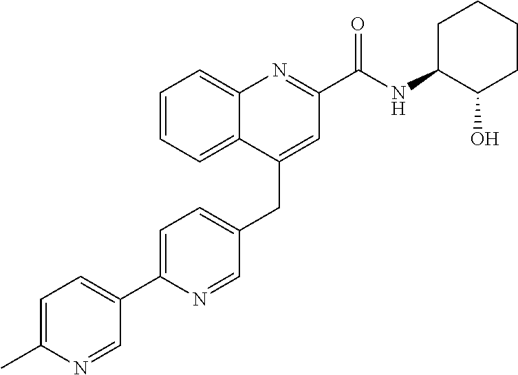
C1=C(C2=CC=C(C)N=C2)N=CC(CC2=CC(C(NC3C(O)CCCC3)=O)=NC3=CC=CC=C23)=C1
